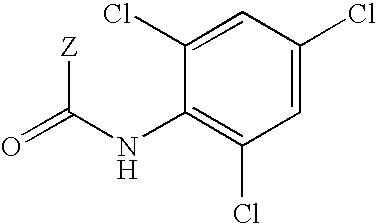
C1(NC(=O)[Z])=C(Cl)C=C(Cl)C=C1Cl
